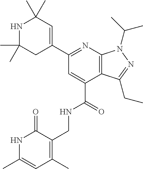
C1(C)(C)NC(C)(C)C=C(C2=NC3=C(C(C(=O)NCC4=C(C)C=C(C)NC4=O)=C2)C(CC)=NN3C(C)C)C1
